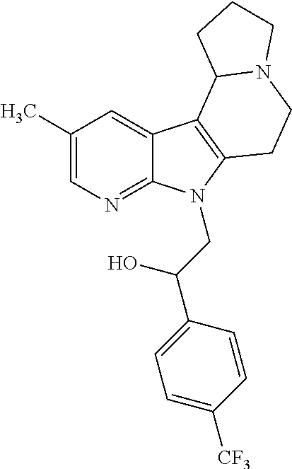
C1(C)=CN=C2C(=C1)C1=C(N2CC(C2=CC=C([CF3])C=C2)O)CCN2C1CCC2
